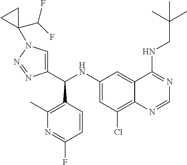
C1(NC(C2=CN(C3(C(F)F)CC3)N=N2)C2=C(C)N=C(F)C=C2)=CC(Cl)=C2C(=C1)C(NCC(C)(C)C)=NC=N2
